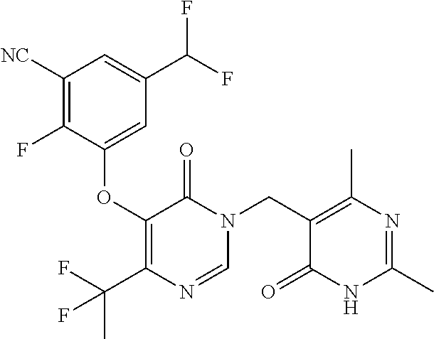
C1([NC])=C(F)C(OC2=C(C(F)(C)F)N=CN(CC3=C(C)N=C(C)NC3=O)C2=O)=CC(C(F)F)=C1
